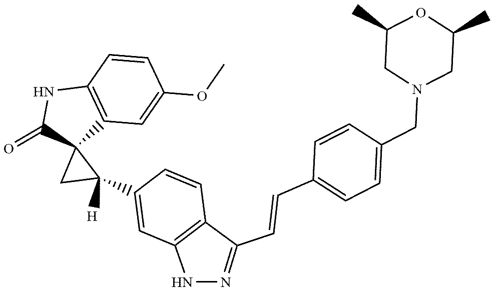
C1=C(OC)C=CC2=C1C1(C(=O)N2)CC1(C1=CC2=C(C=C1)C(C=CC1=CC=C(CN3CC(C)OC(C)C3)C=C1)=NN2)[H]
